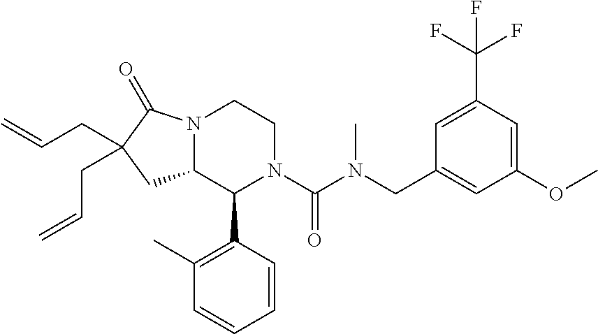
C1=C(C(F)(F)F)C=C(OC)C=C1CN(C(N1C(C2=C(C)C=CC=C2)C2N(CC1)C(=O)C(CC=C)(CC=C)C2)=O)C
